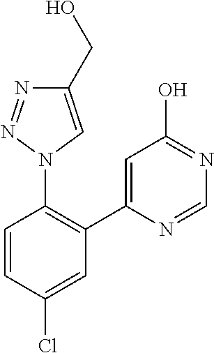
C1=C(C2=C(N3C=C(CO)N=N3)C=CC(Cl)=C2)N=CN=C1O
